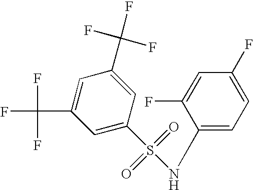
C1=C(S(NC2=CC=C(F)C=C2F)(=O)=O)C=C(C(F)(F)F)C=C1C(F)(F)F
